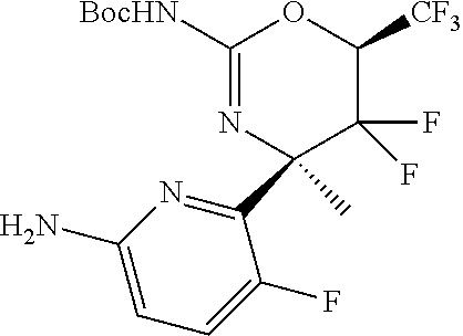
C1([BocHN])=NC(C2=NC(N)=CC=C2F)(C)C(F)(F)C([CF3])O1
